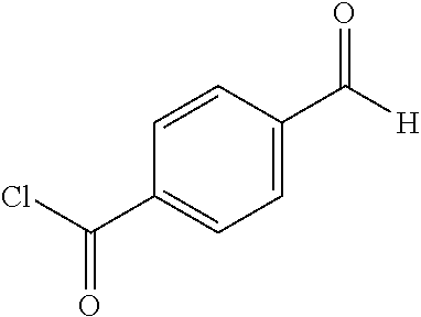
C(C1=CC=C(C([H])=O)C=C1)(Cl)=O
